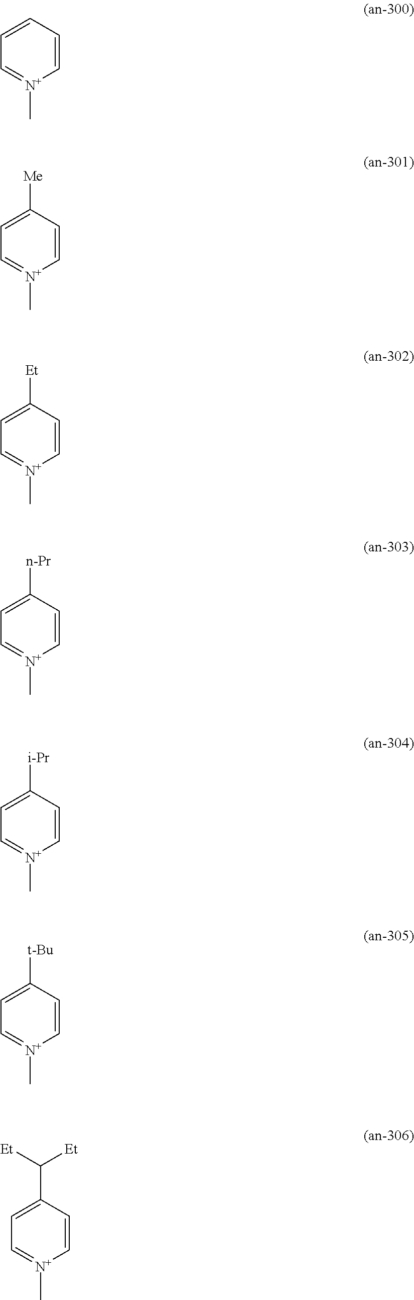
C1=CC=CC=[N+]1C.C1=CC([Me])=CC=[N+]1C.C1=CC([Et])=CC=[N+]1C.C1=CC([n-Pr])=CC=[N+]1C.C1=CC([i-Pr])=CC=[N+]1C.C1=CC([t-Bu])=CC=[N+]1C.C1=CC(C([Et])[Et])=CC=[N+]1C
